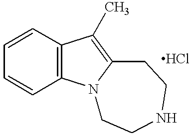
C1=CC2=C(C=C1)C(C)=C1N2CCNCC1
